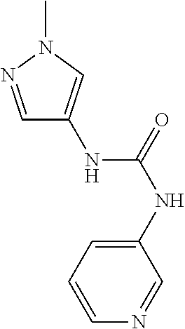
C1=NN(C)C=C1NC(NC1=CC=CN=C1)=O
